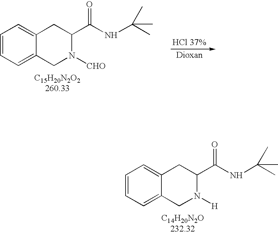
C1=CC=C2C(=C1)CC(C(NC(C)(C)C)=O)N([H])C2.C1=CC=C2C(=C1)CC(C(NC(C)(C)C)=O)N([CHO])C2.[HCl 37%].[Dioxan]
